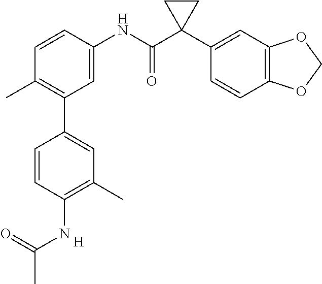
C1=C(NC(C2(C3=CC4=C(C=C3)OCO4)CC2)=O)C=CC(C)=C1C1=CC(C)=C(NC(=O)C)C=C1.[H]
